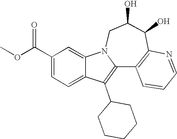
C1(C(OC)=O)=CC=C2C(=C1)N1C(=C2C2CCCCC2)C2=C(C(O)C(O)C1)N=CC=C2
